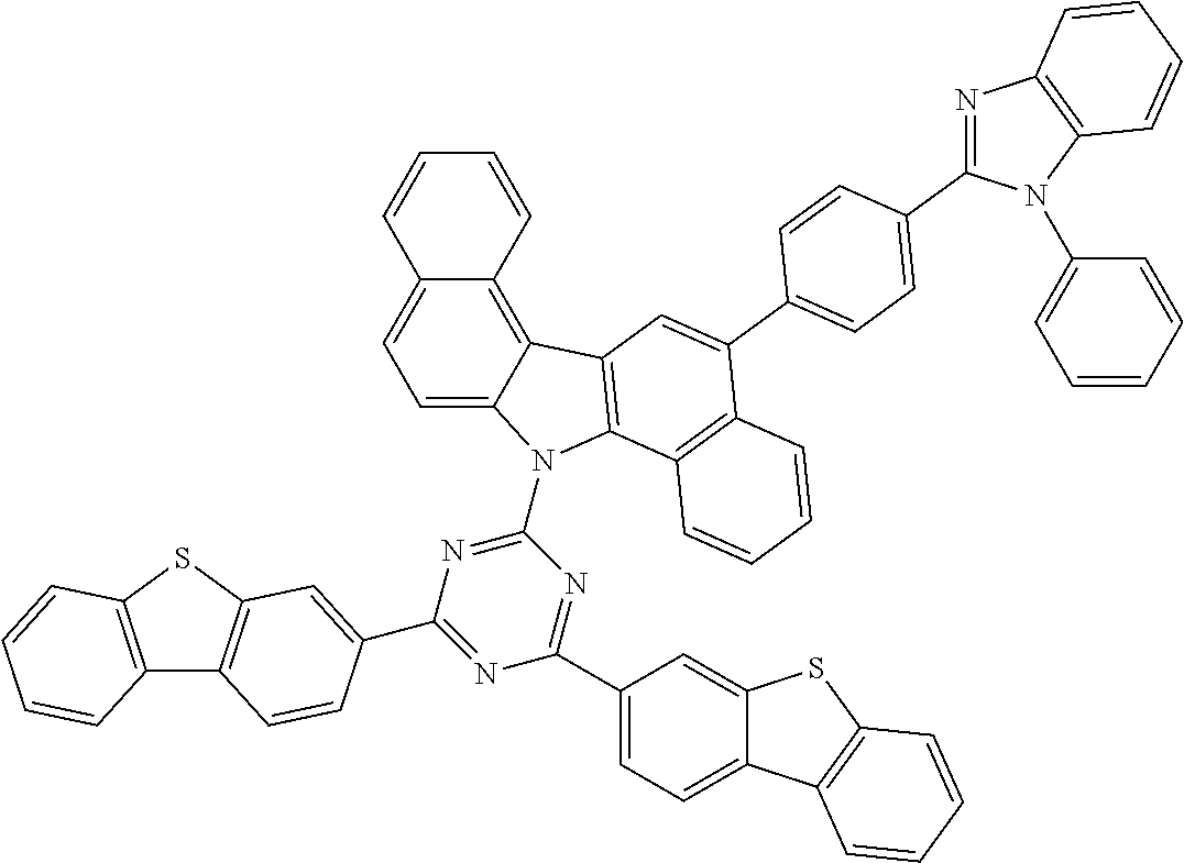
C1=C2C(=C3C(=C1)C=CC=C3)C1=C(N2C2=NC(C3=CC4=C(C5=C(S4)C=CC=C5)C=C3)=NC(C3=CC=C4C(=C3)SC3=C4C=CC=C3)=N2)C2=C(C(C3=CC=C(C4=NC5=C(N4C4=CC=CC=C4)C=CC=C5)C=C3)=C1)C=CC=C2
